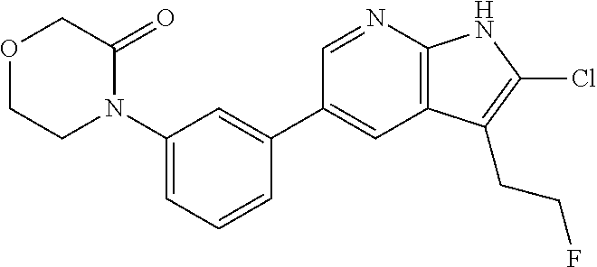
C12=C(N=CC(C3=CC(N4C(=O)COCC4)=CC=C3)=C1)NC(Cl)=C2CCF
